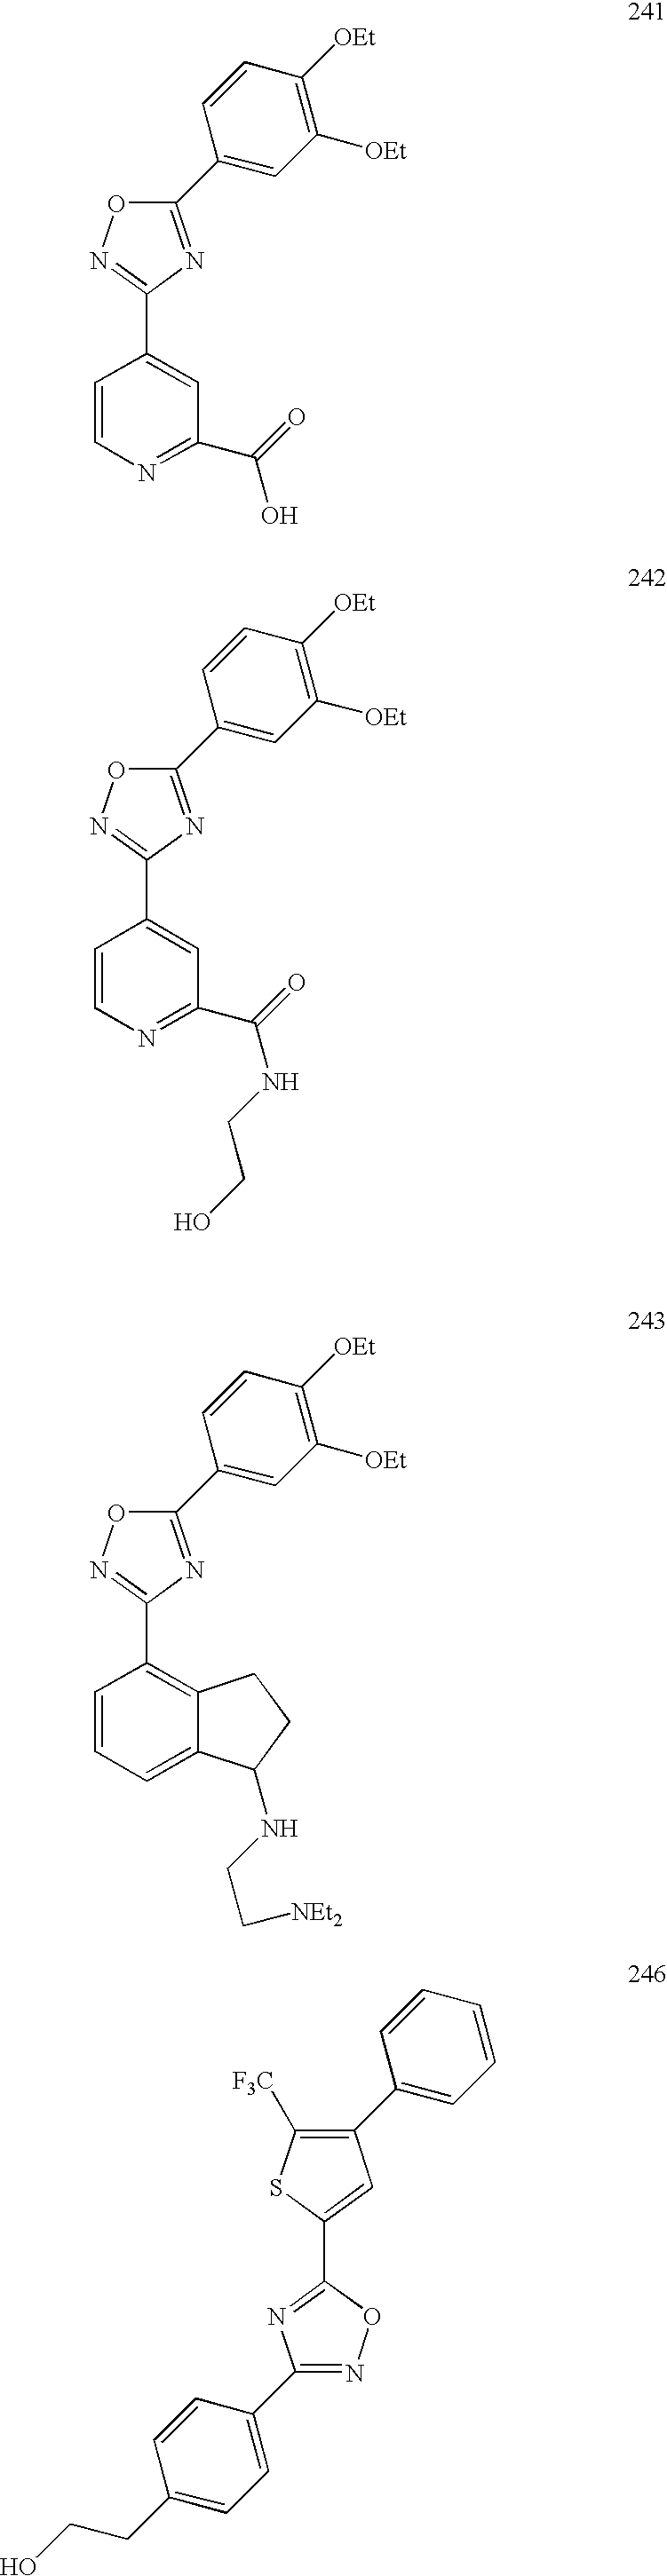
C1(C2=CC([OEt])=C([OEt])C=C2)=NC(C2=CC(C(=O)O)=NC=C2)=NO1.C1(C2=CC([OEt])=C([OEt])C=C2)=NC(C2=CC(C(=O)NCCO)=NC=C2)=NO1.C1(C2=CC([OEt])=C([OEt])C=C2)=NC(C2=C3C(=CC=C2)C(NCC[NEt2])CC3)=NO1.C1(C2=CC=CC=C2)=C([F3C])SC(C2=NC(C3=CC=C(CCO)C=C3)=NO2)=C1
